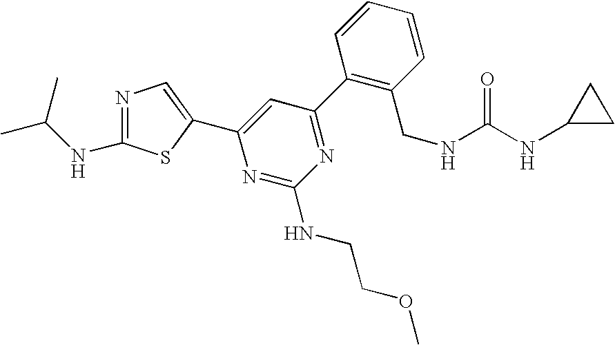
C1(C2=NC(NCCOC)=NC(C3=CN=C(NC(C)C)S3)=C2)=C(CNC(NC2CC2)=O)C=CC=C1
